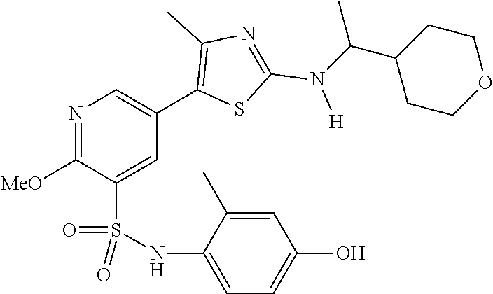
N1=C([MeO])C(S(NC2=CC=C(O)C=C2C)(=O)=O)=CC(C2=C(C)N=C(N([H])C(C3CCOCC3)C)S2)=C1
